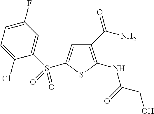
C1(C(N)=O)=C(NC(CO)=O)SC(S(C2=CC(F)=CC=C2Cl)(=O)=O)=C1
